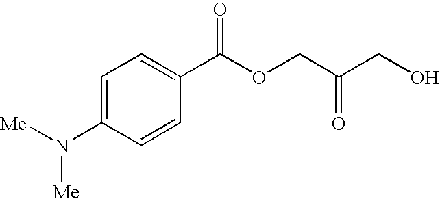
C1=C(N([Me])[Me])C=CC(C(OCC(CO)=O)=O)=C1
